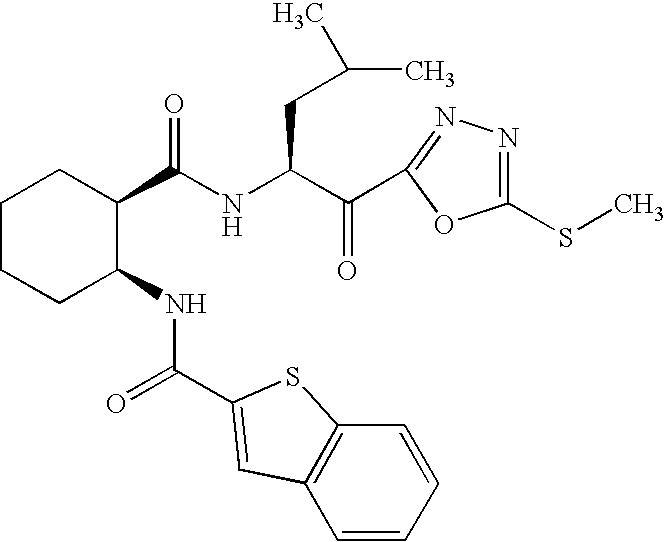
C1CCC(NC(=O)C2=CC3=C(C=CC=C3)S2)C(C(NC(C(=O)C2=NN=C(SC)O2)CC(C)C)=O)C1
